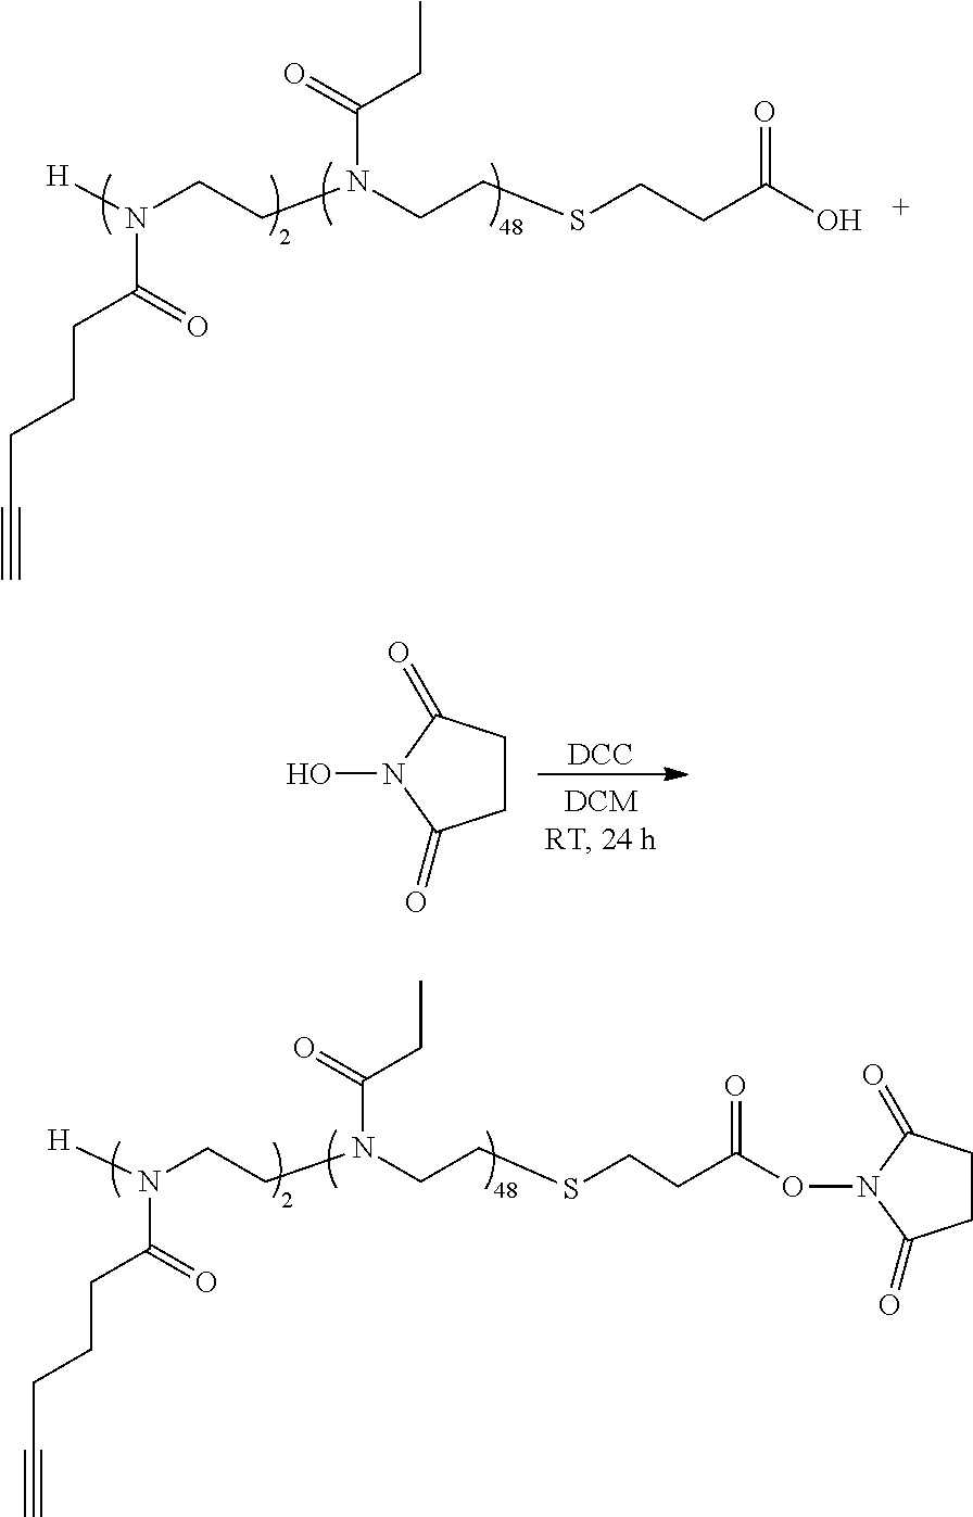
ON1C(=O)CCC1=O.[DCC].N(CCN(CCSCCC(ON1C(=O)CCC1=O)=O)C(CC)=O)([H])C(CCCC#C)=O.N(CCN(CCSCCC(O)=O)C(CC)=O)([H])C(CCCC#C)=O
